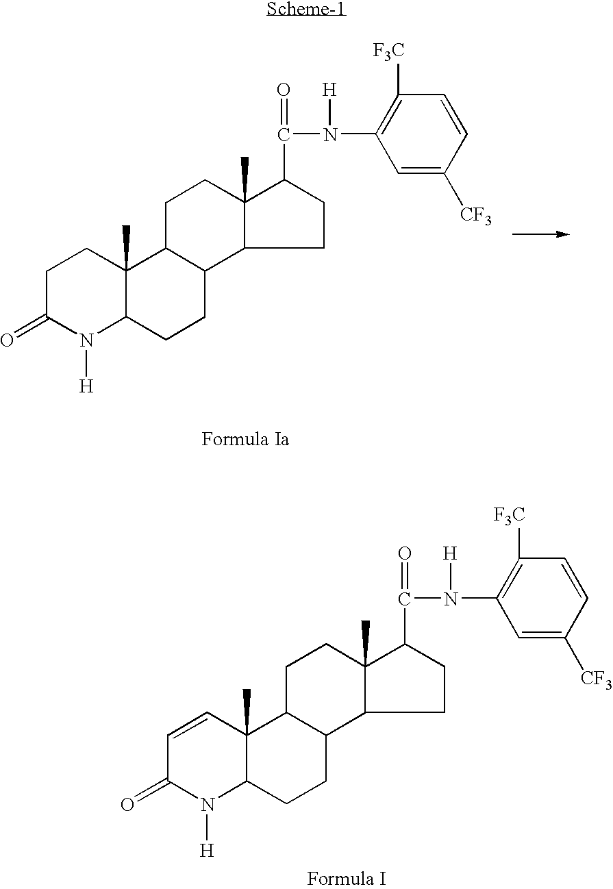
C1=CC(=O)N([H])C2C1(C)C1C(CC2)C2CCC(C(N([H])C3=C([F3C])C=CC([CF3])=C3)=O)C2(C)CC1.C1CC(=O)N([H])C2C1(C)C1C(CC2)C2CCC(C(N([H])C3=C([F3C])C=CC([CF3])=C3)=O)C2(C)CC1
